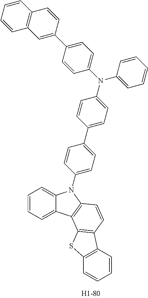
C1=CC=C2C(=C1)N(C1=CC=C(C3=CC=C(N(C4=CC=C(C5=CC6=C(C=C5)C=CC=C6)C=C4)C4=CC=CC=C4)C=C3)C=C1)C1=C2C2=C(C=C1)C1=C(S2)C=CC=C1
